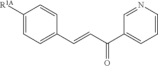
C1([R1A])=CC=C(C=CC(=O)C2=CC=CN=C2)C=C1
